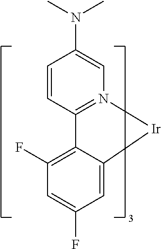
C12=CC(F)=CC(F)=C1C1=N(C=C(N(C)C)C=C1)[Ir]2
